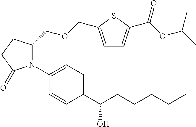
C1(C(CCCCC)O)=CC=C(N2C(COCC3=CC=C(C(OC(C)C)=O)S3)CCC2=O)C=C1
